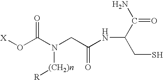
[X]OC(N(CC(NC(C(N)=O)CS)=O)[(CH2)n][R])=O
